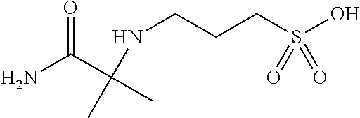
CC(C(N)=O)(NCCCS(O)(=O)=O)C
